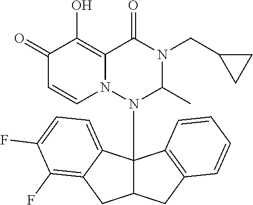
C1(=O)C=CN2C(=C1O)C(=O)N(CC1CC1)C(C)N2C12C(CC3=C1C=CC=C3)CC1=C(F)C(F)=CC=C21
